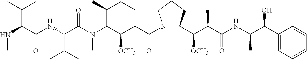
N(C(C(NC(C(N(C(C(CC(N1C(C(C(C(NC(C)C(C2=CC=CC=C2)O)=O)C)[OCH3])CCC1)=O)[OCH3])C(C)CC)C)=O)C(C)C)=O)C(C)C)C
